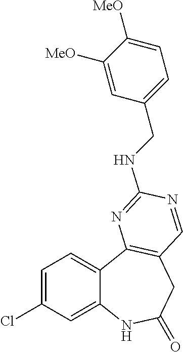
C1=C(Cl)C=C2C(=C1)C1=C(CC(=O)N2)C=NC(NCC2=CC=C([MeO])C([MeO])=C2)=N1
